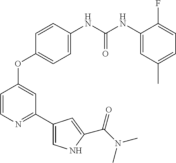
C1=CN=C(C2=CNC(C(N(C)C)=O)=C2)C=C1OC1=CC=C(NC(NC2=CC(C)=CC=C2F)=O)C=C1
